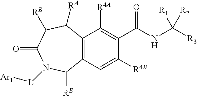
C12=C(C=C([R4B])C(C(NC([R3])([R1])[R2])=O)=C1[R4A])C([RE])N([L][Ar1])C(=O)C([RB])C2[RA]
